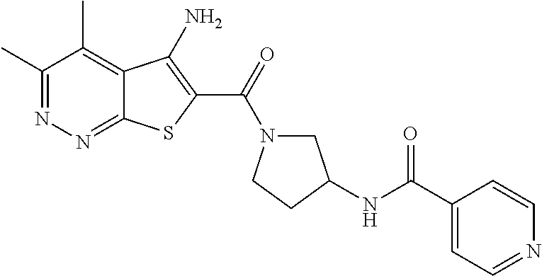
C1(C)=NN=C2C(=C1C)C(N)=C(C(=O)N1CC(NC(C3=CC=NC=C3)=O)CC1)S2
